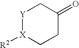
[Y]1[X]([R2])CCC(=O)C1
